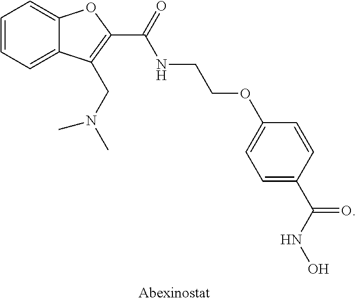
C1=CC=C2C(=C1)OC(C(NCCOC1=CC=C(C(NO)=O)C=C1)=O)=C2CN(C)C
